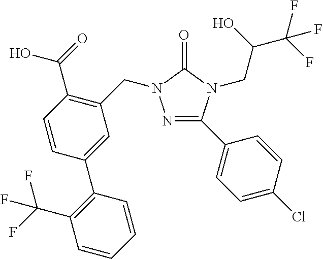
N1=C(C2=CC=C(Cl)C=C2)N(CC(C(F)(F)F)O)C(=O)N1CC1=C(C(=O)O)C=CC(C2=C(C(F)(F)F)C=CC=C2)=C1
